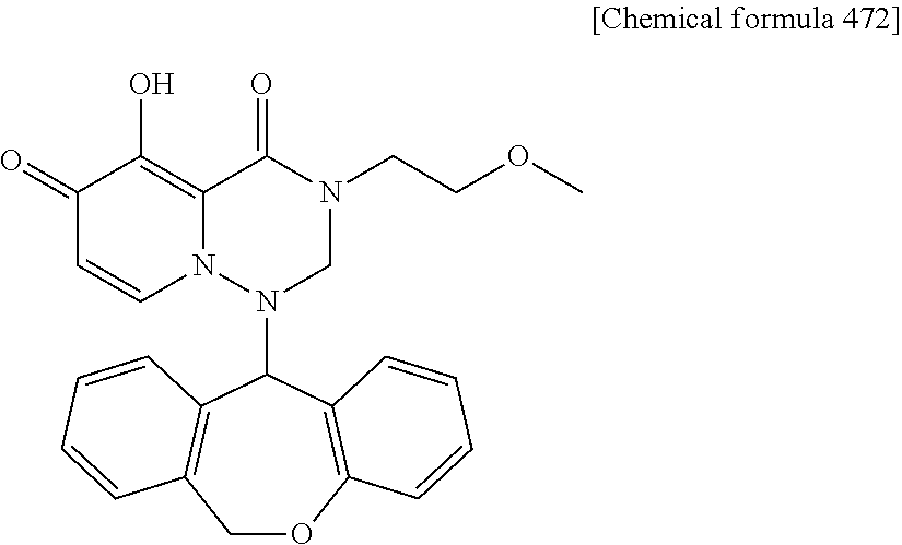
C1OC2=C(C(N3CN(CCOC)C(=O)C4=C(O)C(=O)C=CN34)C3=C1C=CC=C3)C=CC=C2
